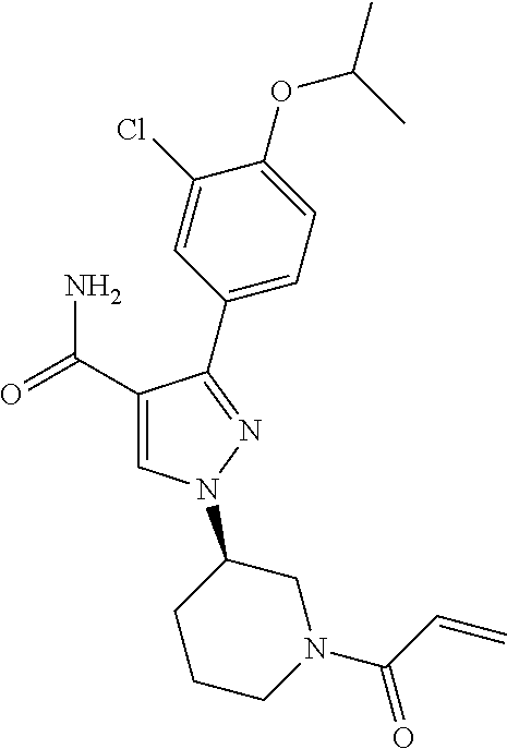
C1(C(=O)N)=CN(C2CCCN(C(C=C)=O)C2)N=C1C1=CC=C(OC(C)C)C(Cl)=C1
